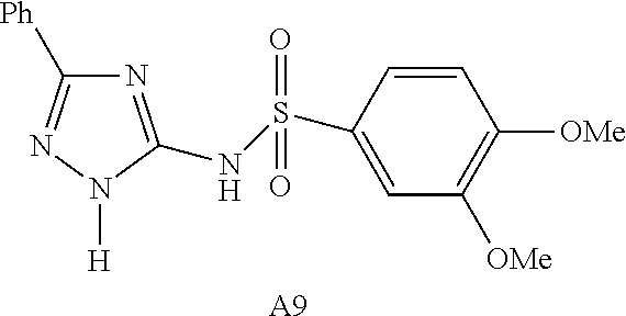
N1=C(NS(C2=CC([OMe])=C([OMe])C=C2)(=O)=O)N([H])N=C1[Ph].[A9]
